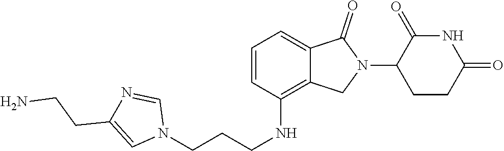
C1=C2C(=C(NCCCN3C=NC(CCN)=C3)C=C1)CN(C1CCC(=O)NC1=O)C2=O
